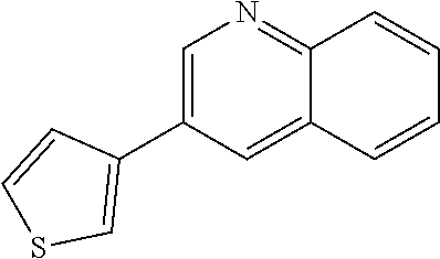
C1=C(C2=CSC=C2)C=C2C(=N1)C=CC=C2
